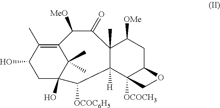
OC1CC2(O)C(C)(C)C(=C1C)C([MeO])C(=O)C1(C)C([H])(C3([OCOCH3])C(CC1[OMe])OC3)C2[OCOC6H5]
